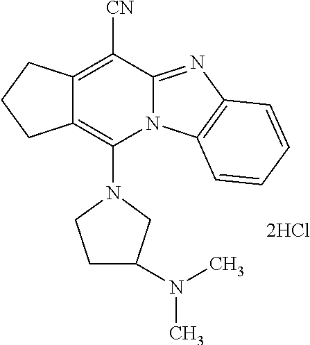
[2HCl].C12=C([CN])C3=NC4=C(N3C(N3CCC(N(C)C)C3)=C1CCC2)C=CC=C4
